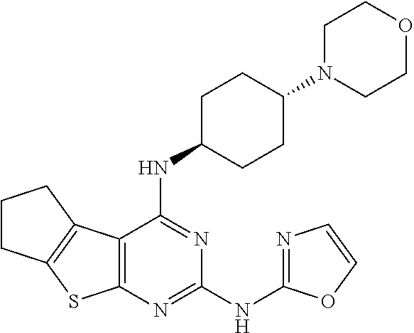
C1N(C2CCC(NC3=NC(NC4=NC=CO4)=NC4=C3C3=C(S4)CCC3)CC2)CCOC1
